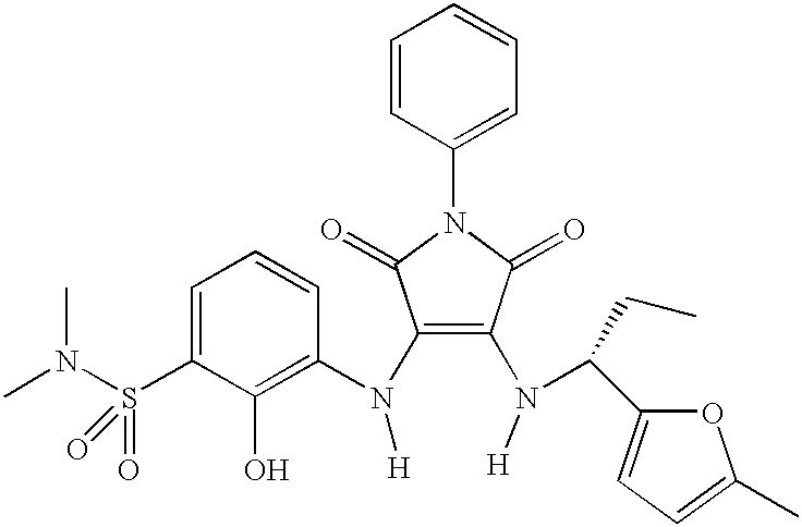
C1(N([H])C2=C(O)C(S(N(C)C)(=O)=O)=CC=C2)=C(N([H])C(C2=CC=C(C)O2)CC)C(=O)N(C2=CC=CC=C2)C1=O
